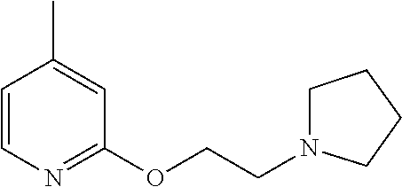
C1=CN=C(OCCN2CCCC2)C=C1C
